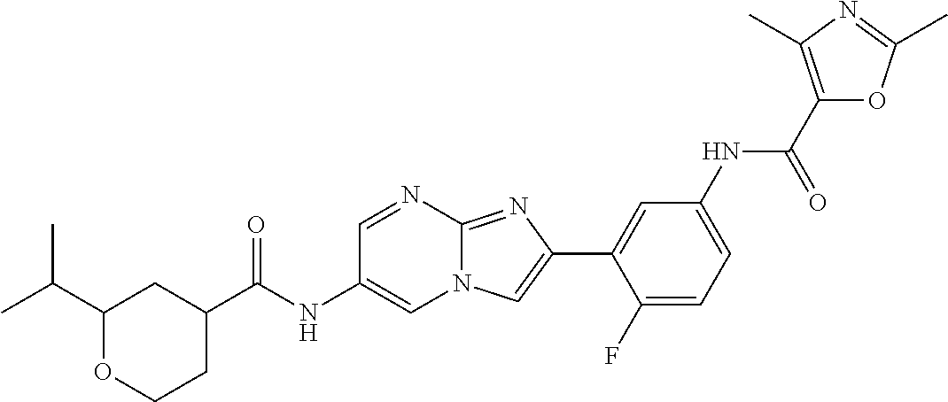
C1=NC2=NC(C3=CC(NC(C4=C(C)N=C(C)O4)=O)=CC=C3F)=CN2C=C1NC(C1CC(C(C)C)OCC1)=O
